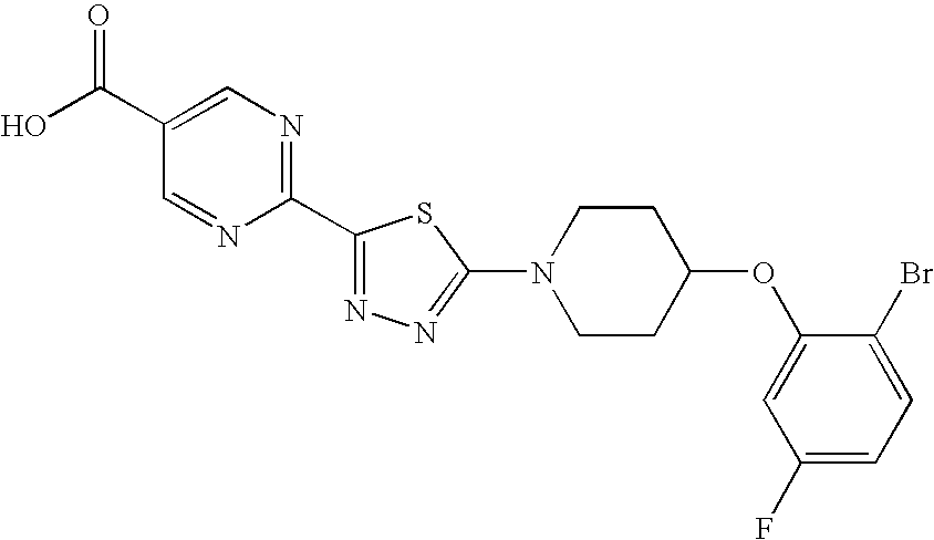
C1(C2=NC=C(C(O)=O)C=N2)=NN=C(N2CCC(OC3=CC(F)=CC=C3Br)CC2)S1
